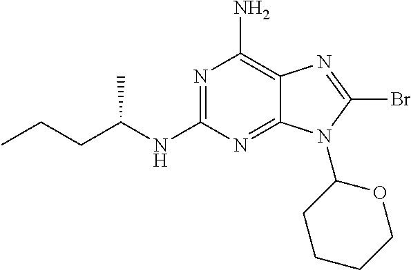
N1=C(NC(CCC)C)N=C2C(=C1N)N=C(Br)N2C1CCCCO1
